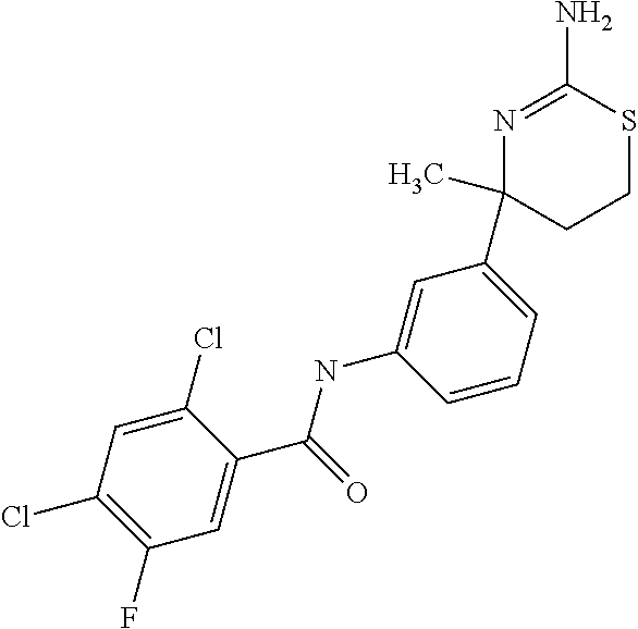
N(C1=CC(C2(C)CCSC(N)=N2)=CC=C1)C(C1=CC(F)=C(Cl)C=C1Cl)=O
